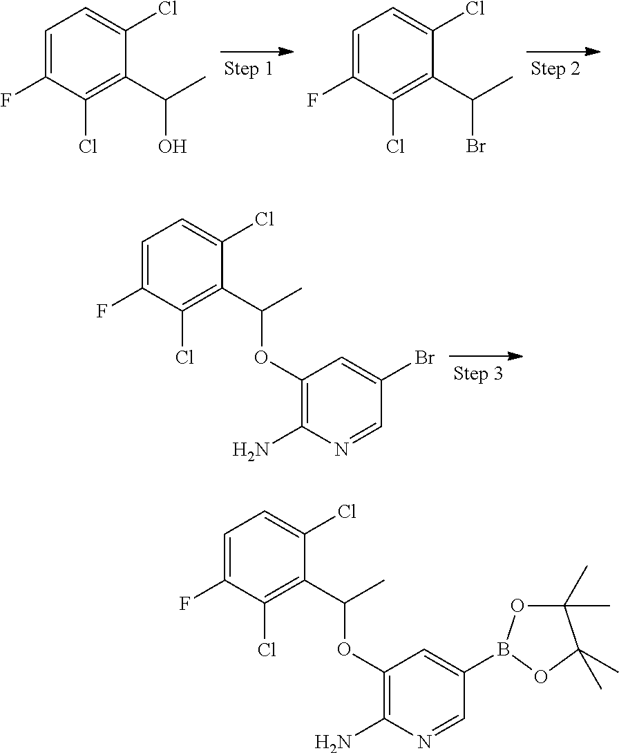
C1=C(F)C(Cl)=C(C(O)C)C(Cl)=C1.C1=C(F)C(Cl)=C(C(Br)C)C(Cl)=C1.C1=C(F)C(Cl)=C(C(OC2=C(N)N=CC(Br)=C2)C)C(Cl)=C1.C1=C(F)C(Cl)=C(C(OC2=C(N)N=CC(B3OC(C)(C)C(C)(C)O3)=C2)C)C(Cl)=C1
